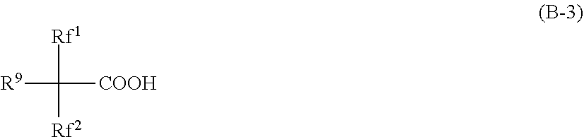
[Rf1]C([Rf2])([COOH])[R9]
